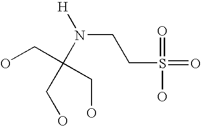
[H]N(C(CO)(CO)CO)CCS(O)(=O)=O
